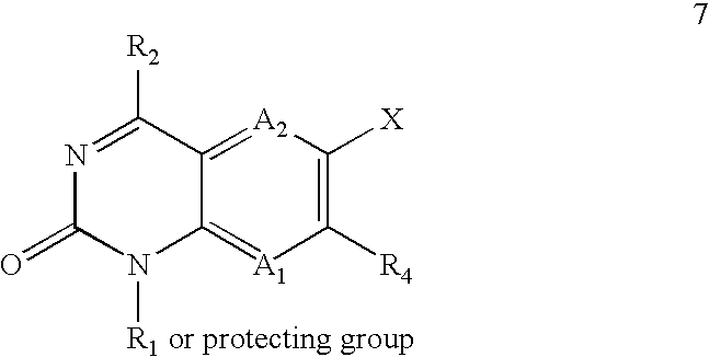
C12=[A2]C([X])=C([R4])[A1]=C1N([R1 or protecting group])C(=O)N=C2[R2]
